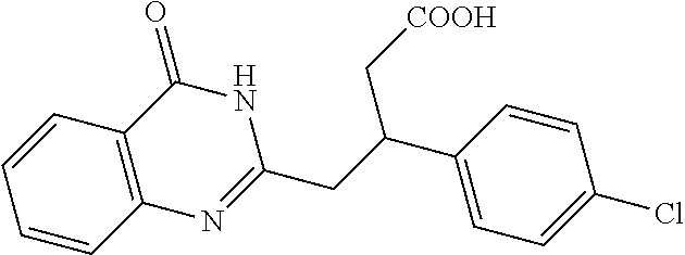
C1(C(CC2=NC3=C(C(=O)N2)C=CC=C3)C[COOH])=CC=C(Cl)C=C1
